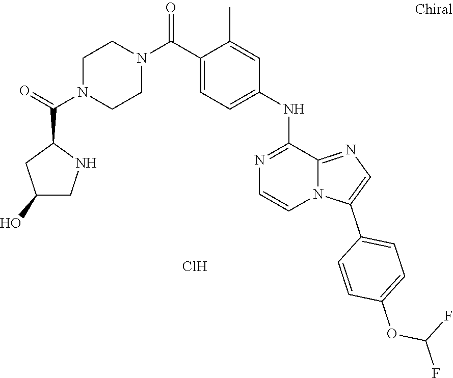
C1(NC2=CC=C(C(N3CCN(C(C4CC(O)CN4)=O)CC3)=O)C(C)=C2)=NC=CN2C1=NC=C2C1=CC=C(OC(F)F)C=C1.Cl
